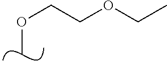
C(OC)COCC
